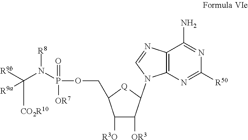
C12=C(N=C([R50])N=C1N)N(C1C([OR3])C([R3O])C(COP(=O)([OR7])N(C([R9b])([CO2R10])[R9a])[R8])[Q]1)C=N2
